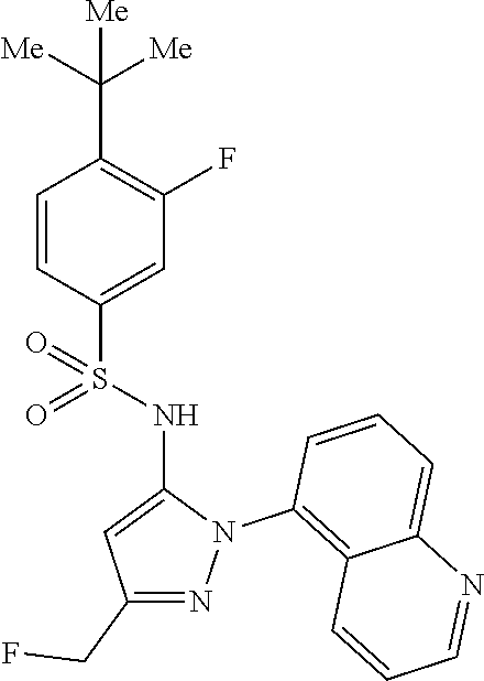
C1=CC(S(NC2=CC(CF)=NN2C2=C3C(=CC=C2)N=CC=C3)(=O)=O)=CC(F)=C1C([Me])([Me])[Me]
